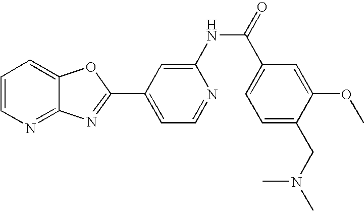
C12=NC=CC=C1OC(C1=CC=NC(NC(=O)C3=CC=C(CN(C)C)C(OC)=C3)=C1)=N2
